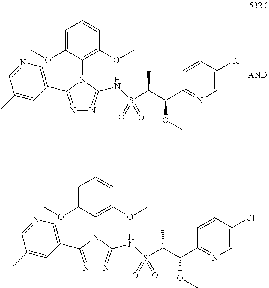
N1=C(C2=CN=CC(C)=C2)N(C2=C(OC)C=CC=C2OC)C(NS(C(C(C2=NC=C(Cl)C=C2)OC)C)(=O)=O)=N1.N1=C(C2=CN=CC(C)=C2)N(C2=C(OC)C=CC=C2OC)C(NS(C(C(C2=NC=C(Cl)C=C2)OC)C)(=O)=O)=N1
